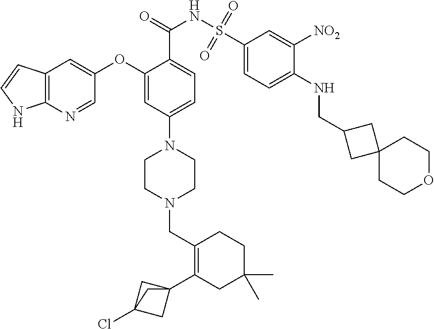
C1(C23CC(Cl)(C2)C3)=C(CN2CCN(C3=CC=C(C(=O)NS(C4=CC=C(NCC5CC6(CCOCC6)C5)C([NO2])=C4)(=O)=O)C(OC4=CC5=C(N=C4)NC=C5)=C3)CC2)CCC(C)(C)C1
